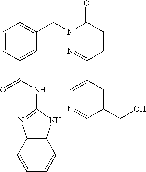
N1=C(NC(C2=CC(CN3C(=O)C=CC(C4=CN=CC(CO)=C4)=N3)=CC=C2)=O)NC2=C1C=CC=C2
